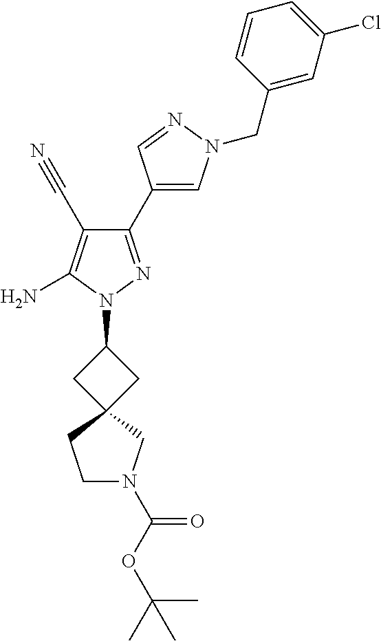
C1(C2=CN(CC3=CC(Cl)=CC=C3)N=C2)=NN(C2CC3(C2)CN(C(OC(C)(C)C)=O)CC3)C(N)=C1C#N
